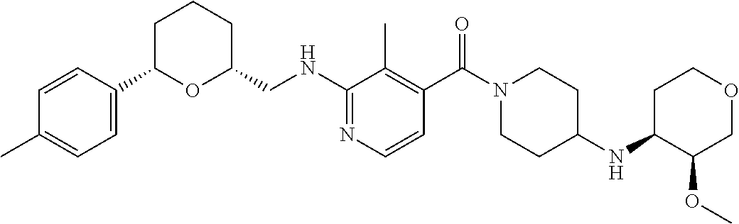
C1=C(C2OC(CNC3=NC=CC(C(N4CCC(NC5C(OC)COCC5)CC4)=O)=C3C)CCC2)C=CC(C)=C1
